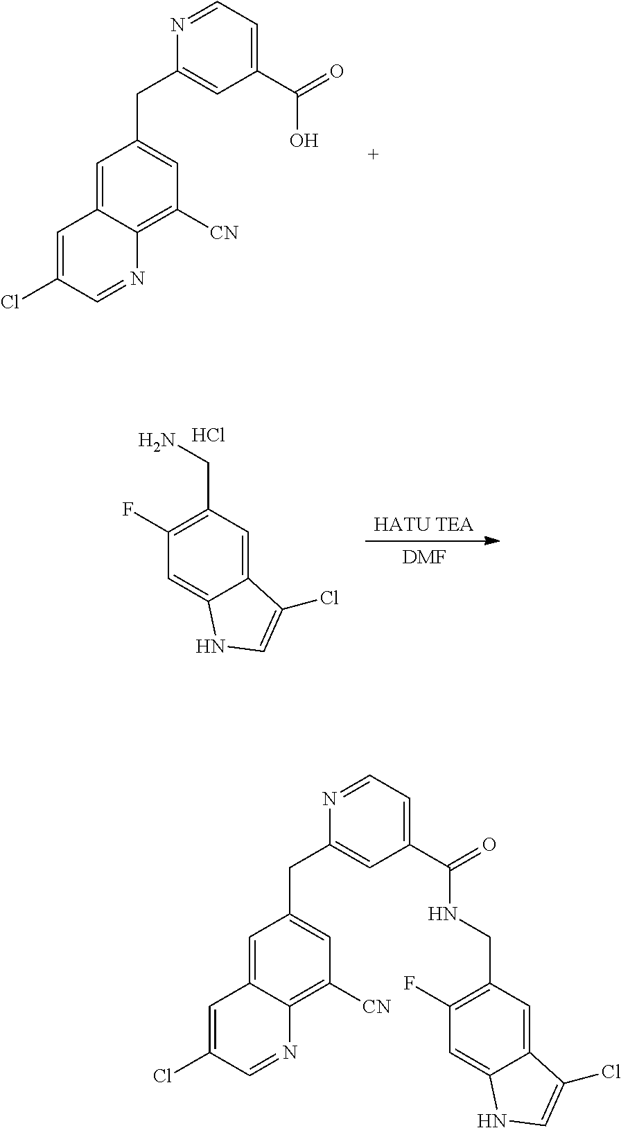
C1=C2C(=C([CN])C=C1CC1=CC(C(=O)NCC3=C(F)C=C4C(=C3)C(Cl)=CN4)=CC=N1)N=CC(Cl)=C2.C1=C2C(=C([CN])C=C1CC1=CC(C(=O)O)=CC=N1)N=CC(Cl)=C2.[DMF].[HATU TEA].C1=C2C(=CC(CN)=C1F)C(Cl)=CN2.Cl
